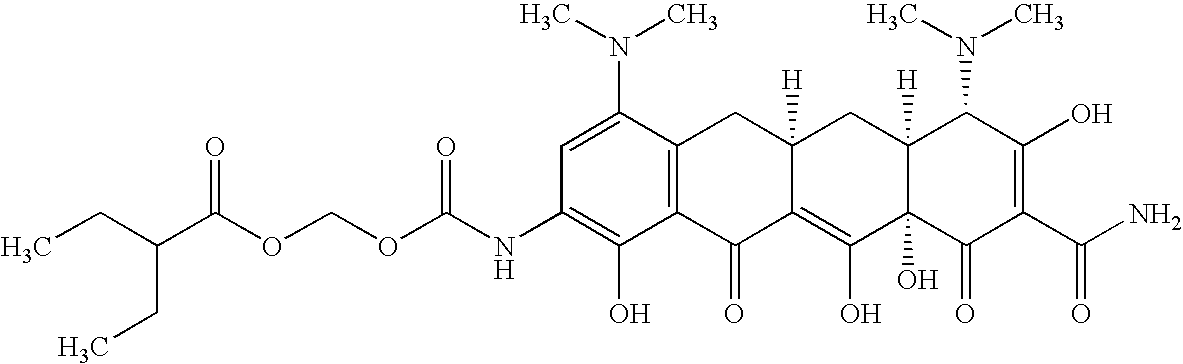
C(OC(NC1=C(O)C2=C(C(N(C)C)=C1)CC1([H])C(=C(O)C3(O)C([H])(C1)C(N(C)C)C(O)=C(C(N)=O)C3=O)C2=O)=O)OC(C(CC)CC)=O
